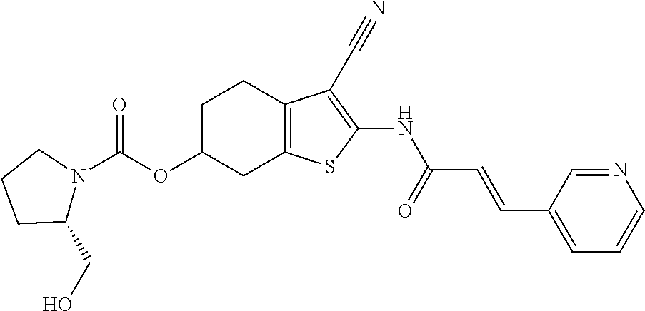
C(OC1CC2=C(CC1)C(C#N)=C(NC(C=CC1=CC=CN=C1)=O)S2)(=O)N1C(CO)CCC1
